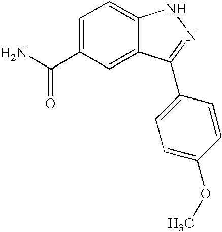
NC(C1=CC=C2C(=C1)C(C1=CC=C(OC)C=C1)=NN2)=O
